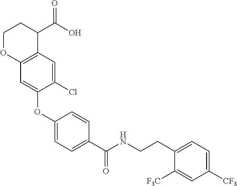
C12=C(C=C(Cl)C(OC3=CC=C(C(NCCC4=CC=C([CF3])C=C4[F3C])=O)C=C3)=C1)C(C(O)=O)CCO2
